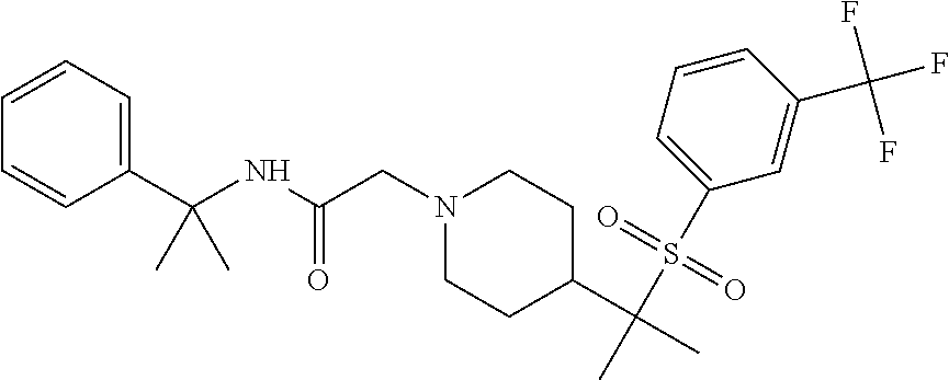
C1(C(NC(CN2CCC(C(C)(S(C3=CC=CC(C(F)(F)F)=C3)(=O)=O)C)CC2)=O)(C)C)=CC=CC=C1
